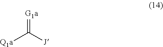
[G1a]=C([J])[Q1a]
